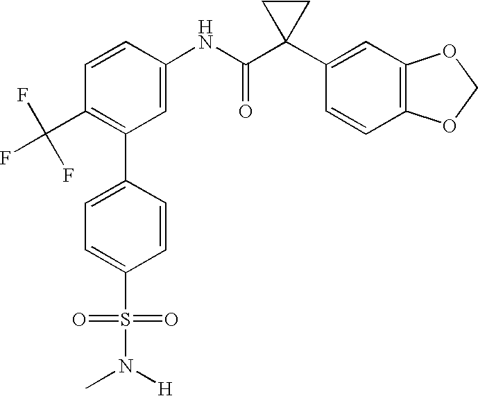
C1(C2=C(C(F)(F)F)C=CC(NC(C3(C4=CC5=C(C=C4)OCO5)CC3)=O)=C2)=CC=C(S(=O)(=O)N([H])C)C=C1
